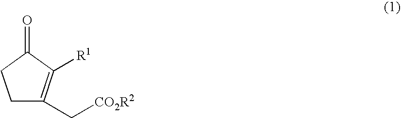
C1C(C[CO2R2])=C([R1])C(=O)C1
